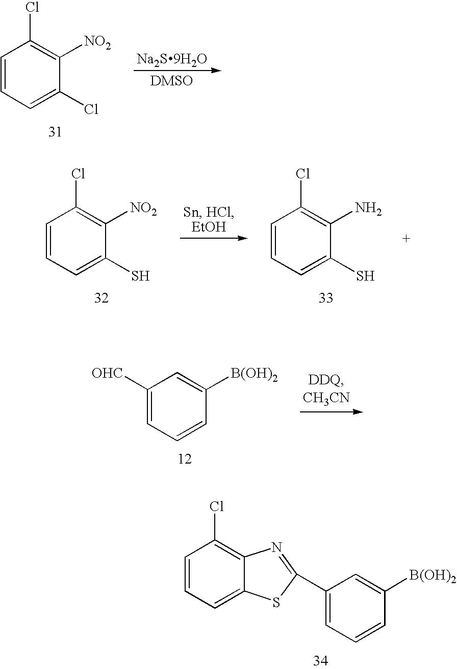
C1=CC=C(S)C(N)=C1Cl.C1=CC=C(S)C([NO2])=C1Cl.C1([OHC])=CC=CC([B(OH)2])=C1.C1=CC=C2C(=C1Cl)N=C(C1=CC=CC([B(OH)2])=C1)S2.[Na2S9H2O].C1=CC=C(Cl)C([NO2])=C1Cl
